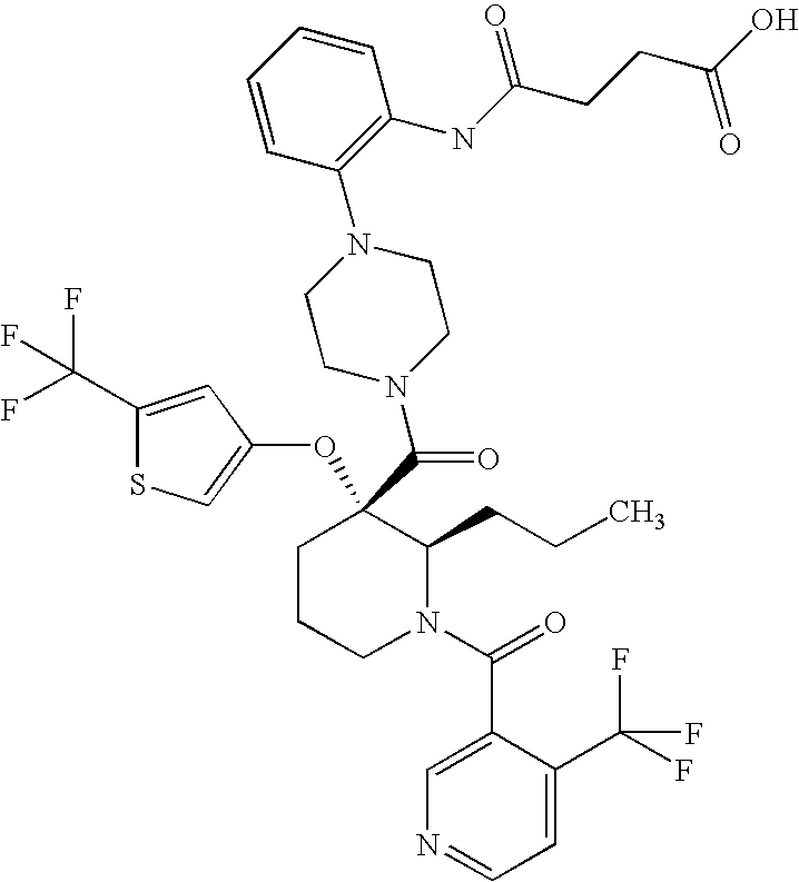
C1CCN(C(=O)C2=CN=CC=C2C(F)(F)F)C(CCC)C1(C(=O)N1CCN(C2=C(NC(CCC(O)=O)=O)C=CC=C2)CC1)OC1=CSC(C(F)(F)F)=C1
